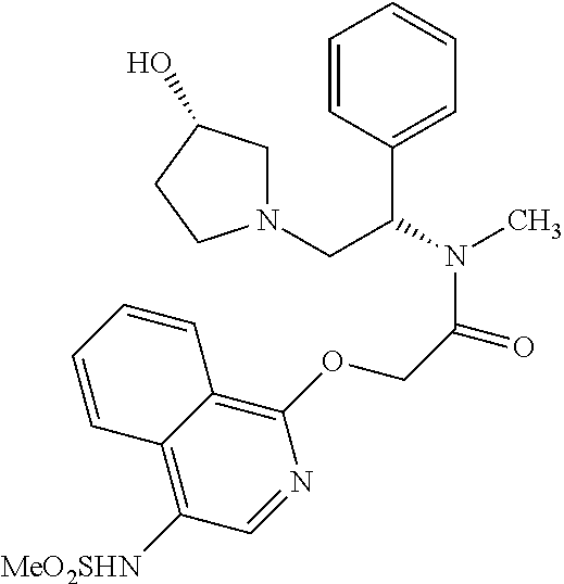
C1=CC(C(CN2CC(O)CC2)N(C)C(COC2=C3C(=C([MeO2SHN])C=N2)C=CC=C3)=O)=CC=C1
